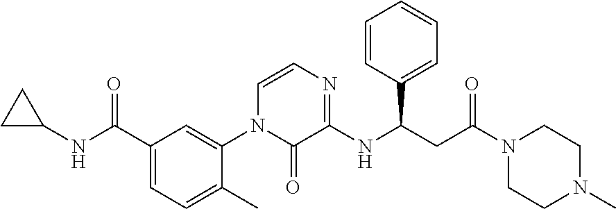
C1(C(=O)NC2CC2)=CC=C(C)C(N2C(=O)C(NC(CC(N3CCN(C)CC3)=O)C3=CC=CC=C3)=NC=C2)=C1
